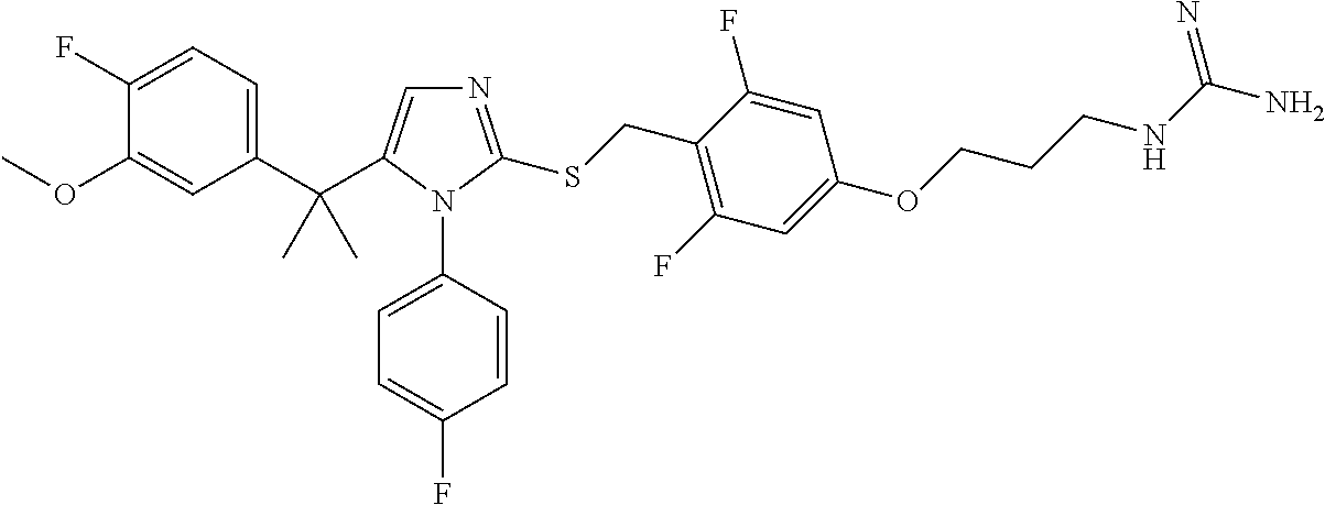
C1(C(C)(C)C2=CN=C(SCC3=C(F)C=C(OCCCNC(N)=N)C=C3F)N2C2=CC=C(F)C=C2)=CC=C(F)C(OC)=C1
